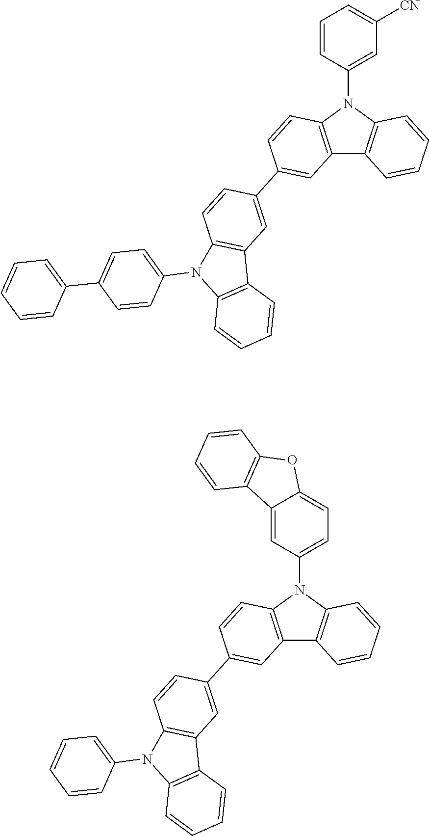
C12=C(N(C3=CC([CN])=CC=C3)C3=C1C=CC=C3)C=CC(C1=CC3=C(C=C1)N(C1=CC=C(C4=CC=CC=C4)C=C1)C1=C3C=CC=C1)=C2.C12=C(N(C3=CC=C4C(=C3)C3=C(O4)C=CC=C3)C3=C1C=CC=C3)C=CC(C1=CC3=C(C=C1)N(C1=CC=CC=C1)C1=C3C=CC=C1)=C2
